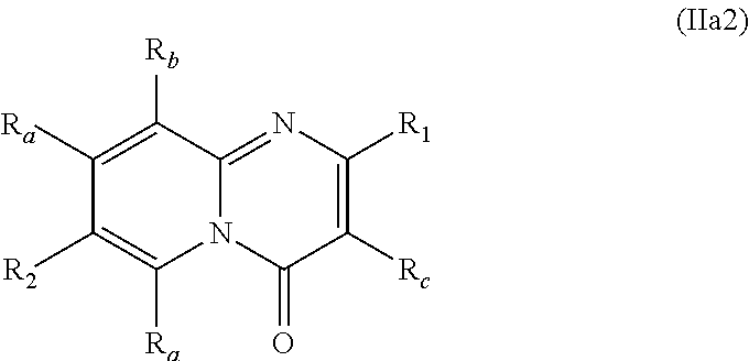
C1([Rc])=C([R1])N=C2N(C1=O)C([Ra])=C([R2])C([Ra])=C2[Rb]
